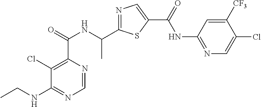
N1=C(C(NC(C2=C(Cl)C(NCC)=NC=N2)=O)C)SC(C(=O)NC2=NC=C(Cl)C([CF3])=C2)=C1
